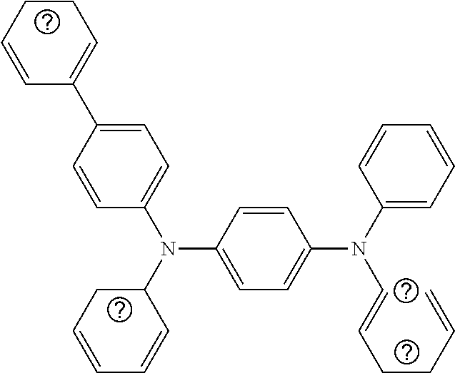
C1=CC(N(C2CC=CC=C2)C2=CC=C(C3=CCCC=C3)C=C2)=CC=C1N(C1=CC=CC=C1)C=CCCC=C
